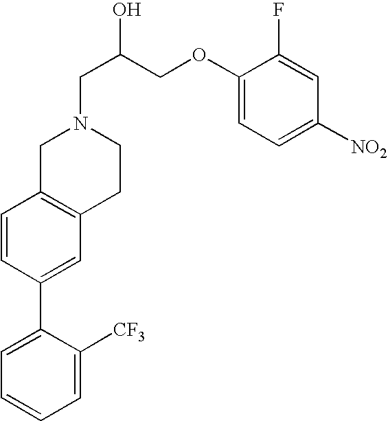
C1=C(C2=CC3=C(C=C2)CN(CC(COC2=CC=C([NO2])C=C2F)O)CC3)C([CF3])=CC=C1
